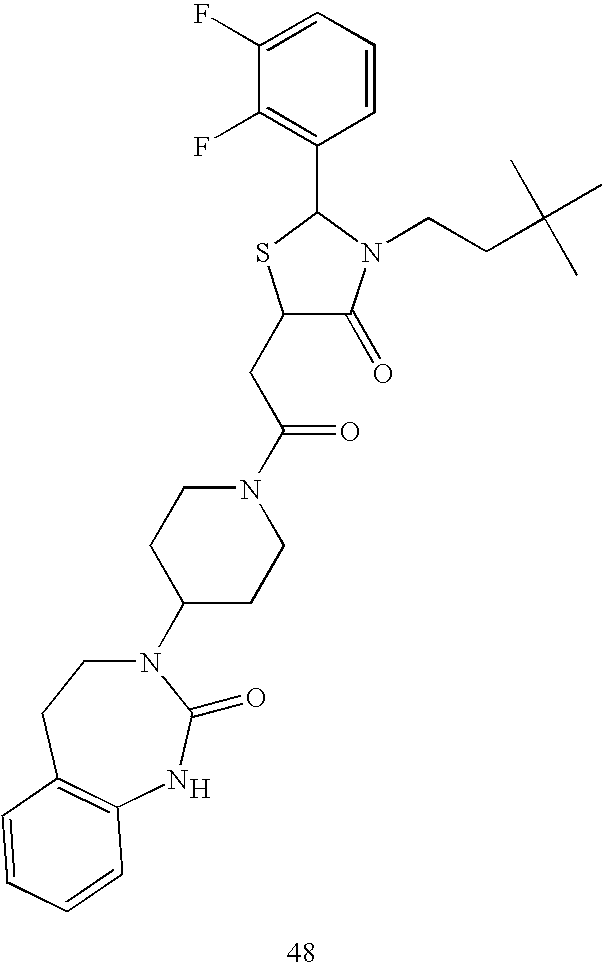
C1(CC(N2CCC(N3CCC4=C(NC3=O)C=CC=C4)CC2)=O)C(=O)N(CCC(C)(C)C)C(C2=C(F)C(F)=CC=C2)S1.[H]
